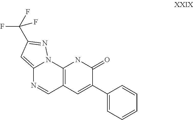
C12=CC(C(F)(F)F)=NN1C1=C(C=N2)C=C(C2=CC=CC=C2)C(=O)N1
